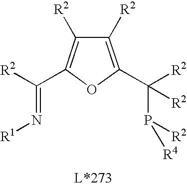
C1([R2])=C(C([R2])(P([R2])[R4])[R2])OC(C([R2])=N[R1])=C1[R2]
